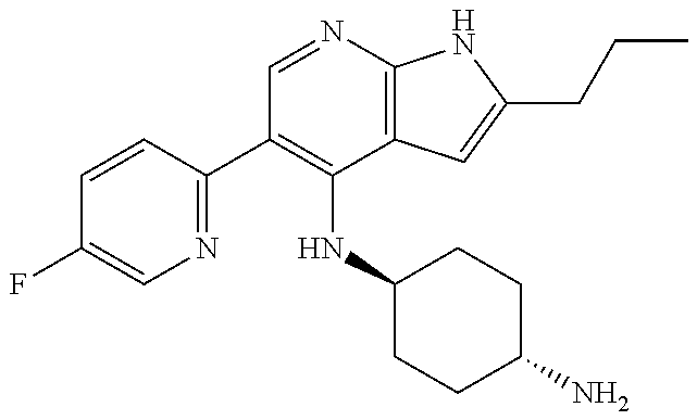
C1=CC(C2=C(NC3CCC(N)CC3)C3=C(N=C2)NC(CCC)=C3)=NC=C1F
